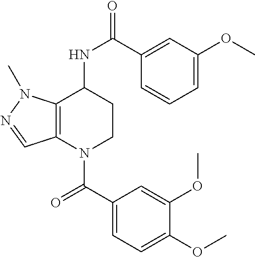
C1(C(=O)N2CCC(NC(=O)C3=CC(OC)=CC=C3)C3=C2C=NN3C)=CC=C(OC)C(OC)=C1
